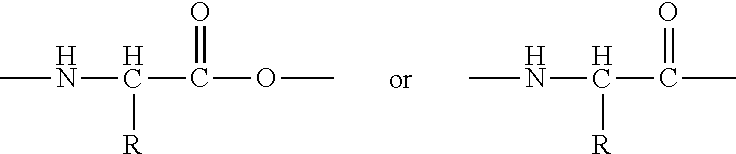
CNC([R])C(=O)OC.CNC([R])C(=O)C
